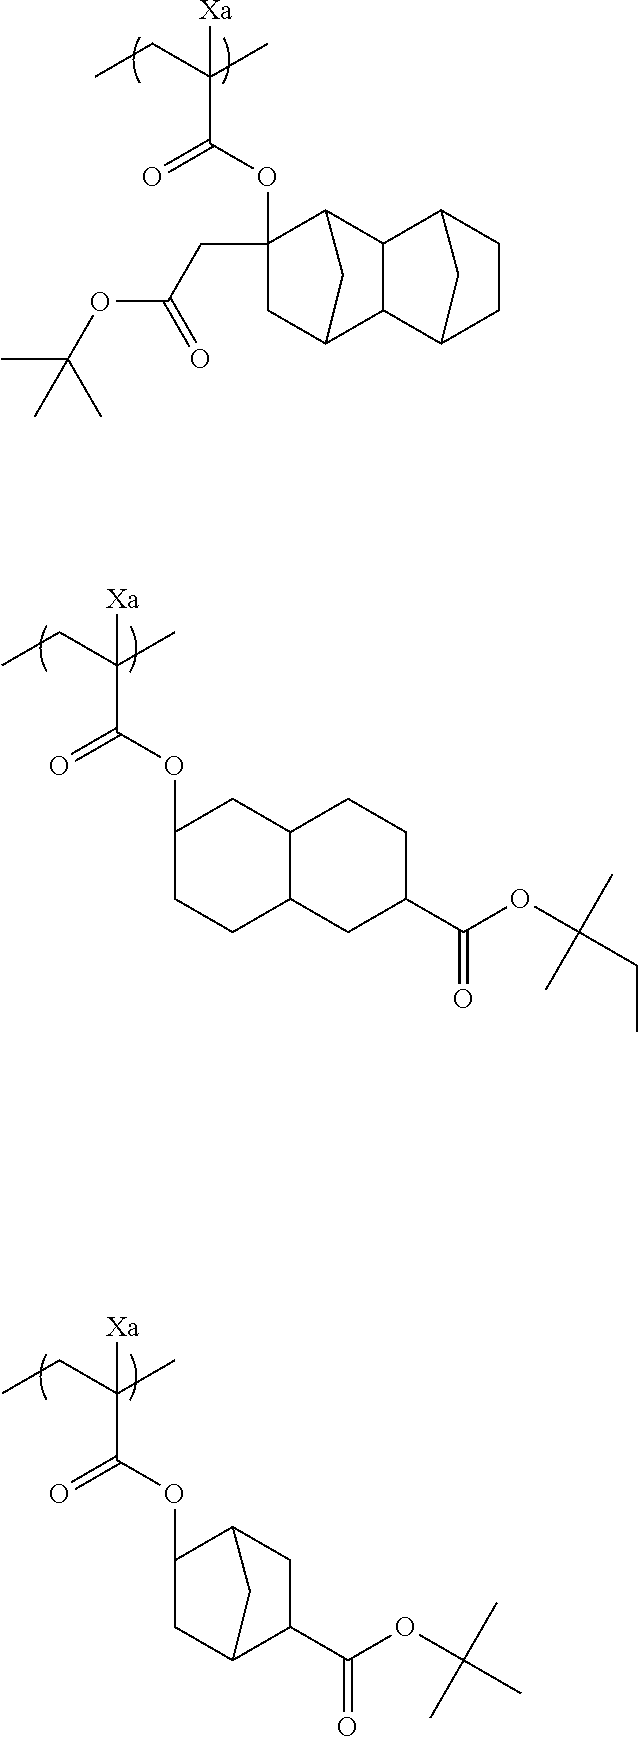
C1(OC(=O)C(CC)(C)[Xa])(CC(OC(C)(C)C)=O)CC2CC1C1C2C2CCC1C2.C1(OC(=O)C(CC)(C)[Xa])CCC2C(C1)CCC(C(OC(CC)(C)C)=O)C2.C1(OC(=O)C(CC)(C)[Xa])CC2CC1CC2C(OC(C)(C)C)=O
